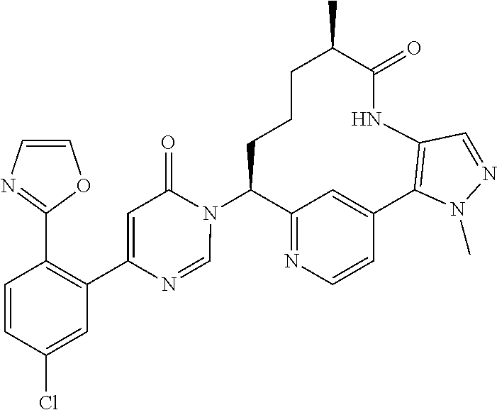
C12=NC=CC(=C1)C1=C(NC(=O)C(C)CCCC2N2C(=O)C=C(C3=C(C4=NC=CO4)C=CC(Cl)=C3)N=C2)C=NN1C
